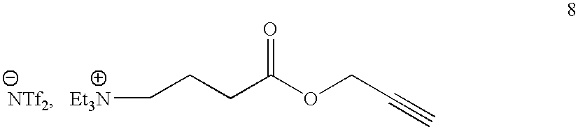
[Et3N]CCCC(OCC#C)=O
